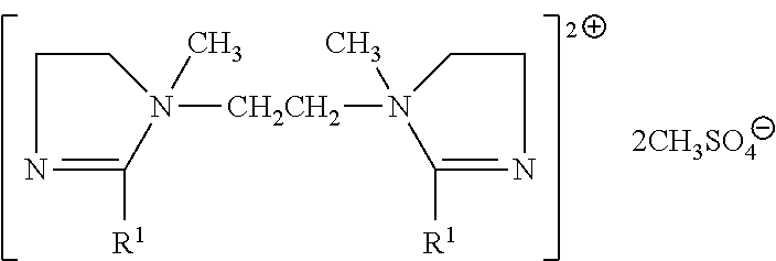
[CH2CH2](N1(C)CCN=C1[R1])N1(C)CCN=C1[R1]
